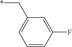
C(C1=CC=CC(F)=C1)*
